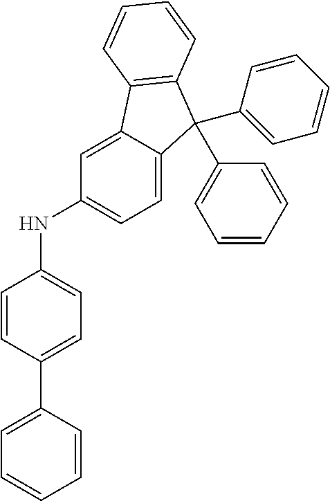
C1=C2C(=CC=C1NC1=CC=C(C3=CC=CC=C3)C=C1)C(C1=CC=CC=C1)(C1=CC=CC=C1)C1=C2C=CC=C1
